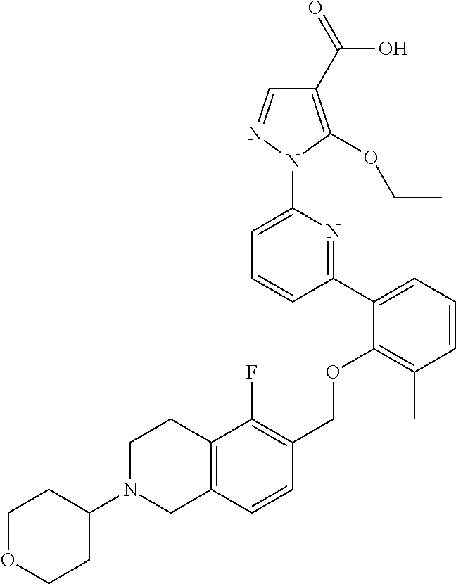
C1(C2=CC=CC(C)=C2OCC2=C(F)C3=C(C=C2)CN(C2CCOCC2)CC3)=NC(N2N=CC(C(=O)O)=C2OCC)=CC=C1
